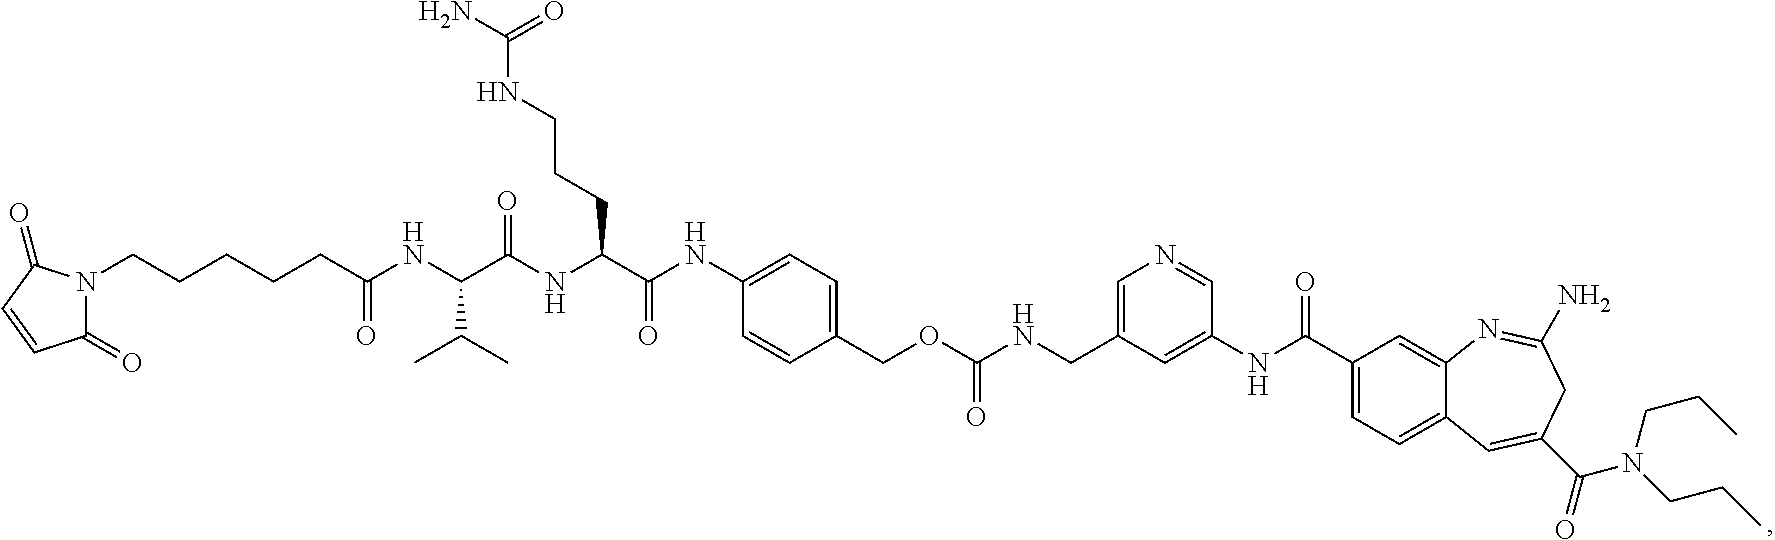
C1(=O)N(CCCCCC(NC(C(NC(C(NC2=CC=C(COC(NCC3=CN=CC(NC(C4=CC=C5C(=C4)N=C(N)CC(C(N(CCC)CCC)=O)=C5)=O)=C3)=O)C=C2)=O)CCCNC(N)=O)=O)C(C)C)=O)C(=O)C=C1
